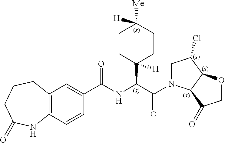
C12=C(C=C(C(NC(C(=O)N3CC(Cl)C4C3C(=O)CO4)C3([H])CCC([Me])([H])CC3)=O)C=C1)CCCC(=O)N2
